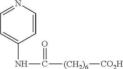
C1=CN=CC=C1NC([(CH2)6][CO2H])=O
